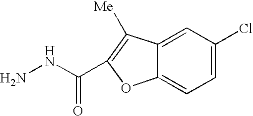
NNC(=O)C1=C([Me])C2=CC(Cl)=CC=C2O1
